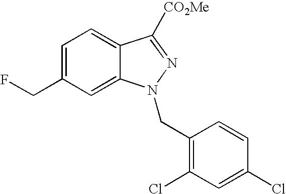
C1=C(CF)C=C2C(=C1)C([CO2Me])=NN2CC1=C(Cl)C=C(Cl)C=C1
